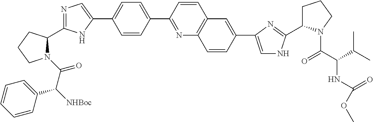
N1(C(C(C2=CC=CC=C2)[NHBoc])=O)C(C2=NC=C(C3=CC=C(C4=NC5=C(C=C4)C=C(C4=CNC(C6CCCN6C(C(C(C)C)NC(=O)OC)=O)=N4)C=C5)C=C3)N2)CCC1
